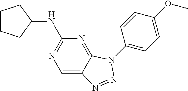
C1=C2C(=NC(NC3CCCC3)=N1)N(C1=CC=C(OC)C=C1)N=N2
